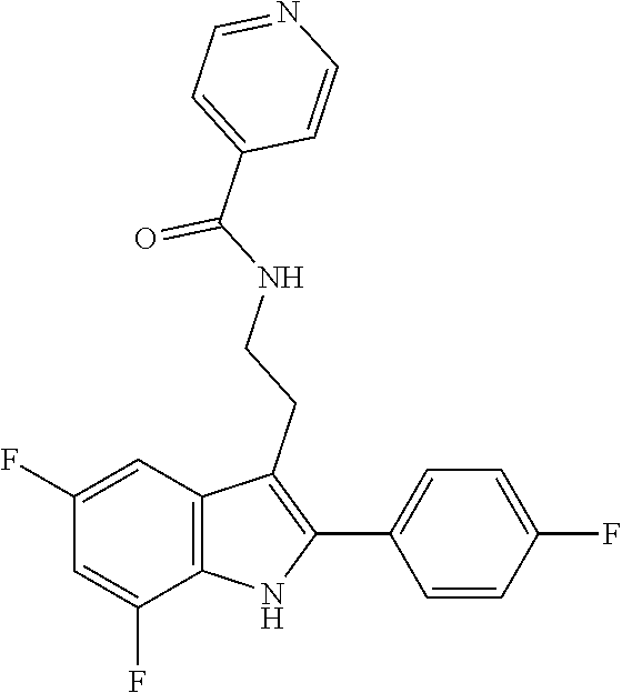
N1=CC=C(C(NCCC2=C(C3=CC=C(F)C=C3)NC3=C2C=C(F)C=C3F)=O)C=C1
